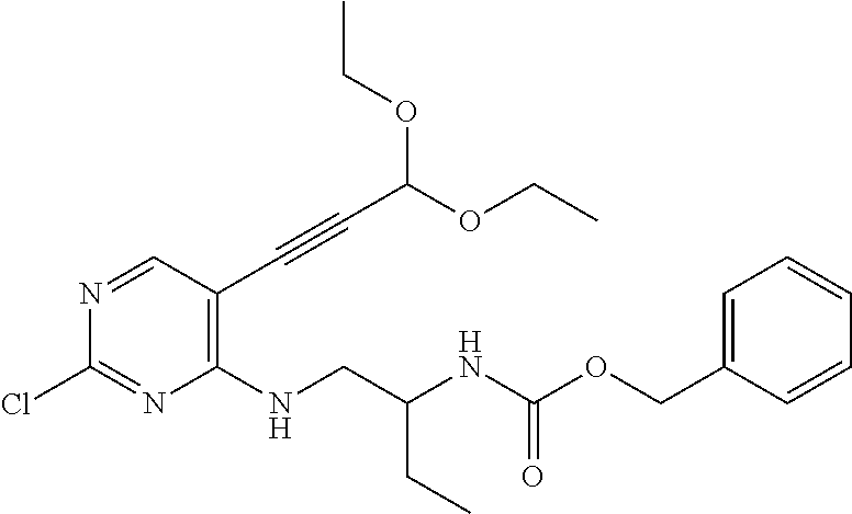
C1(NCC(NC(=O)OCC2=CC=CC=C2)CC)=C(C#CC(OCC)OCC)C=NC(Cl)=N1
